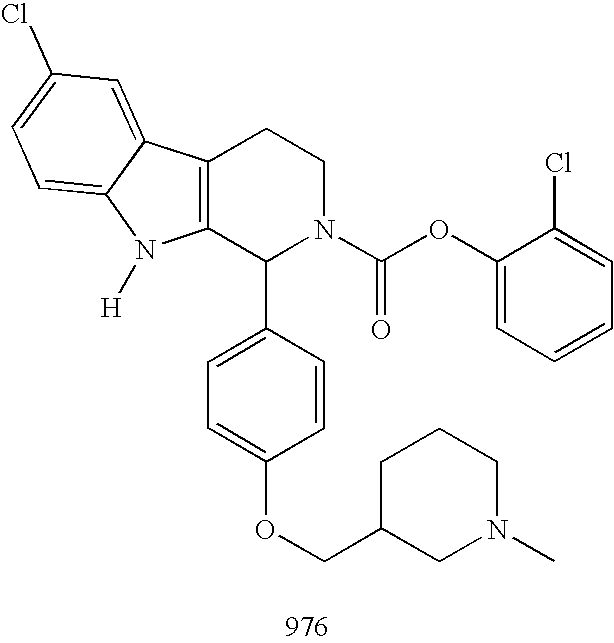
C12=C(C(C3=CC=C(OCC4CN(C)CCC4)C=C3)N(C(OC3=CC=CC=C3Cl)=O)CC1)N([H])C1=CC=C(Cl)C=C21
